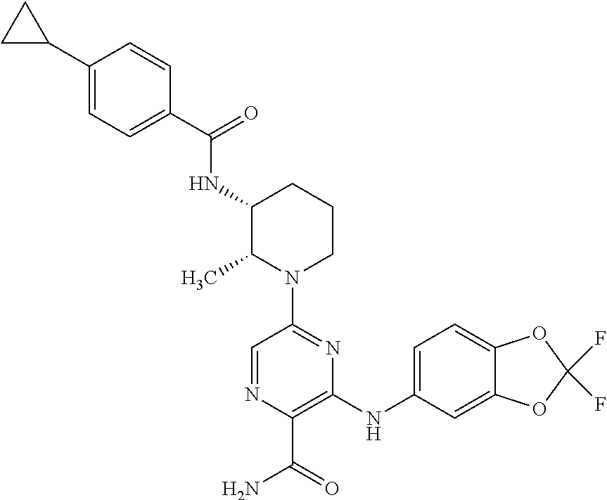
C1=C(C(=O)NC2C(C)N(C3=NC(NC4=CC=C5C(=C4)OC(F)(F)O5)=C(C(=O)N)N=C3)CCC2)C=CC(C2CC2)=C1
